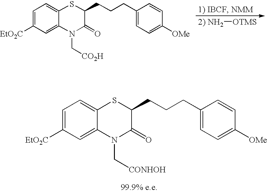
C1=C([EtO2C])C=C2C(=C1)SC(CCCC1=CC=C([OMe])C=C1)C(=O)N2C[CONHOH].C1=C([EtO2C])C=C2C(=C1)SC(CCCC1=CC=C([OMe])C=C1)C(=O)N2C[CO2H].[2) NH2][OTMS]
